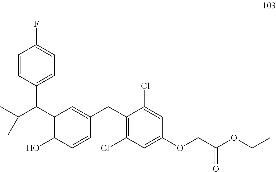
C1=CC(C(C(C)C)C2=C(O)C=CC(CC3=C(Cl)C=C(OCC(OCC)=O)C=C3Cl)=C2)=CC=C1F
